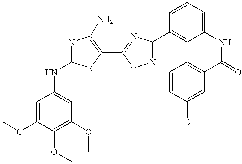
COC1=CC(NC2=NC(N)=C(C3=NC(C4=CC(NC(C5=CC=CC(Cl)=C5)=O)=CC=C4)=NO3)S2)=CC(OC)=C1OC
